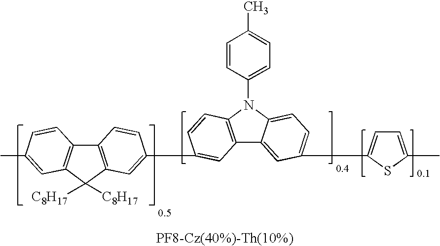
C12=C(C([C8H17])([C8H17])C3=C1C=CC(C)=C3)C=C(C1=CC3=C(N(C4=CC=C(C)C=C4)C4=CC=C(C5=CC=C(C)S5)C=C34)C=C1)C=C2
